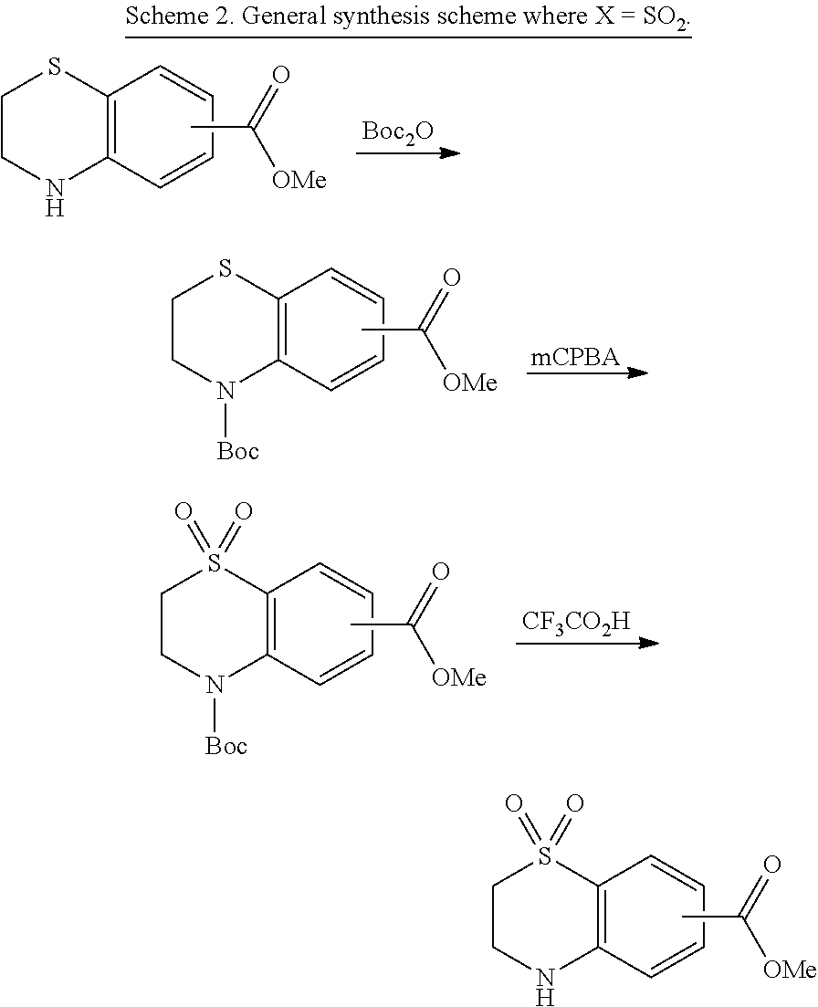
C12=C(C=CC=C1)NCCS2(=O)=O.CC(=O)[OMe].C12=C(C=CC=C1)N([Boc])CCS2.CC(=O)[OMe].[mCPBA].C12=C(C=CC=C1)N([Boc])CCS2(=O)=O.CC(=O)[OMe].[CF3CO2H].C12=C(C=CC=C1)NCCS2.CC(=O)[OMe].[Boc2O]
